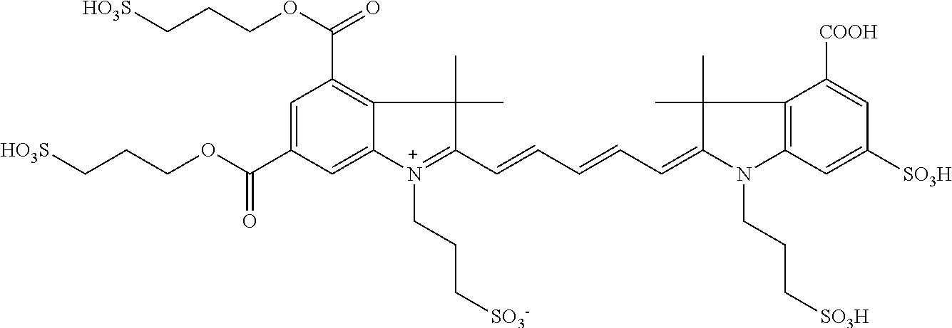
C1=C(C(OCCC[HO3S])=O)C=C2C(=C1C(OCCC[HO3S])=O)C(C)(C)C(C=CC=CC=C1C(C)(C)C3=C(N1CCC[SO3H])C=C([SO3H])C=C3[COOH])=[N+]2CCC[SO3-]
